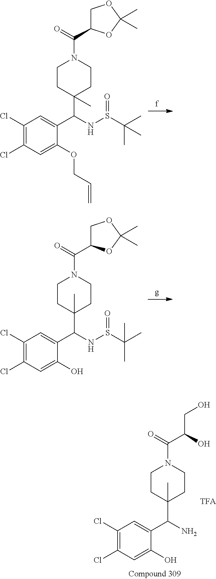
C1(Cl)=C(Cl)C=C(O)C(C(N)C2(C)CCN(C(=O)C(O)CO)CC2)=C1.C1(Cl)=C(Cl)C=C(OCC=C)C(C(NS(C(C)(C)C)=O)C2(C)CCN(C(=O)C3COC(C)(C)O3)CC2)=C1.C1(Cl)=C(Cl)C=C(O)C(C(NS(C(C)(C)C)=O)C2(C)CCN(C(=O)C3COC(C)(C)O3)CC2)=C1
